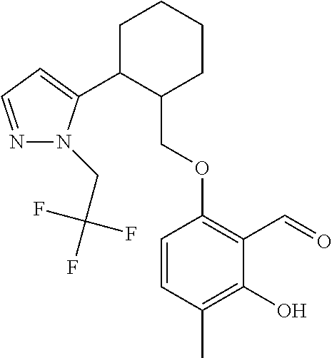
C1C(C2=CC=NN2CC(F)(F)F)C(COC2=C(C=O)C(O)=C(C)C=C2)CCC1
